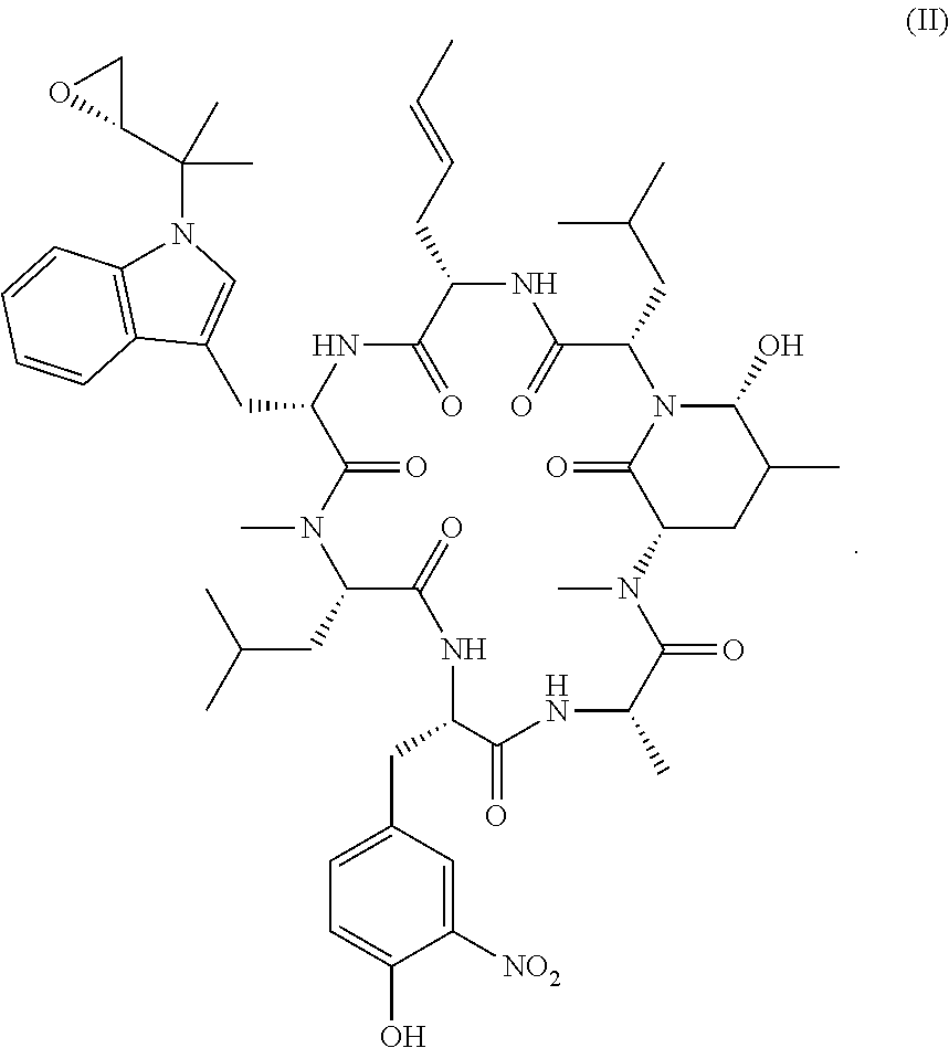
C1(=O)C(CC2=CN(C(C3CO3)(C)C)C3=C2C=CC=C3)NC(=O)C(CC=CC)NC(=O)C(CC(C)C)N2C(=O)C(N(C)C(=O)C(C)NC(=O)C(CC3=CC=C(O)C([NO2])=C3)NC(=O)C(CC(C)C)N1C)CC(C)C2O
